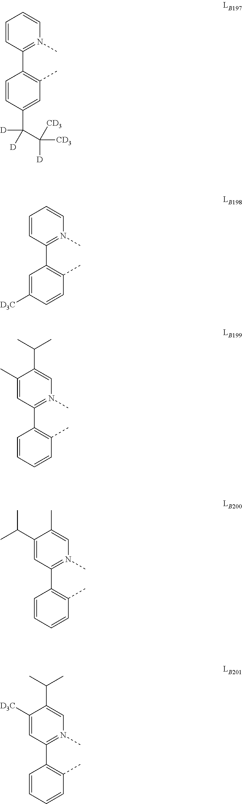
C1=CC(C2=C(C)C=C(C(C([CD3])([D])[CD3])([D])[D])C=C2)=N(C)C=C1.C1=CC(C2=C(C)C=CC([D3C])=C2)=N(C)C=C1.C1(C)=CC(C2=C(C)C=CC=C2)=N(C)C=C1C(C)C.C1(C(C)C)=CC(C2=C(C)C=CC=C2)=N(C)C=C1C.C1([D3C])=CC(C2=C(C)C=CC=C2)=N(C)C=C1C(C)C
